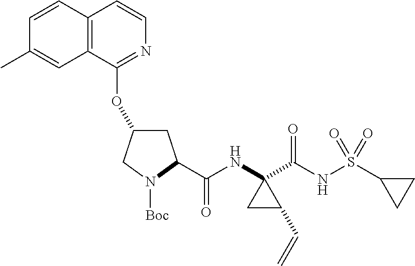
C1=CC2=C(C=C1C)C(OC1CC(C(NC3(C(NS(C4CC4)(=O)=O)=O)CC3C=C)=O)N([Boc])C1)=NC=C2
